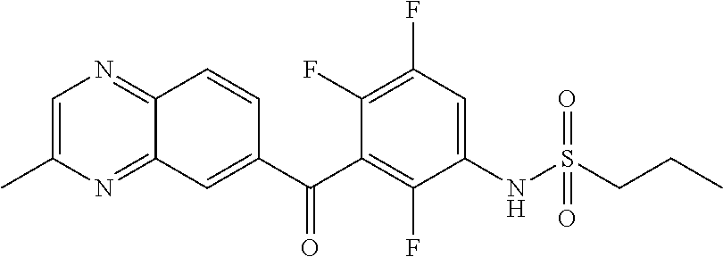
C1=C(C)N=C2C(=N1)C=CC(C(C1=C(F)C(NS(=O)(=O)CCC)=CC(F)=C1F)=O)=C2
